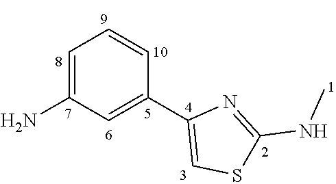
C1=C(N)C=C(C2=CSC(NC)=N2)C=C1
